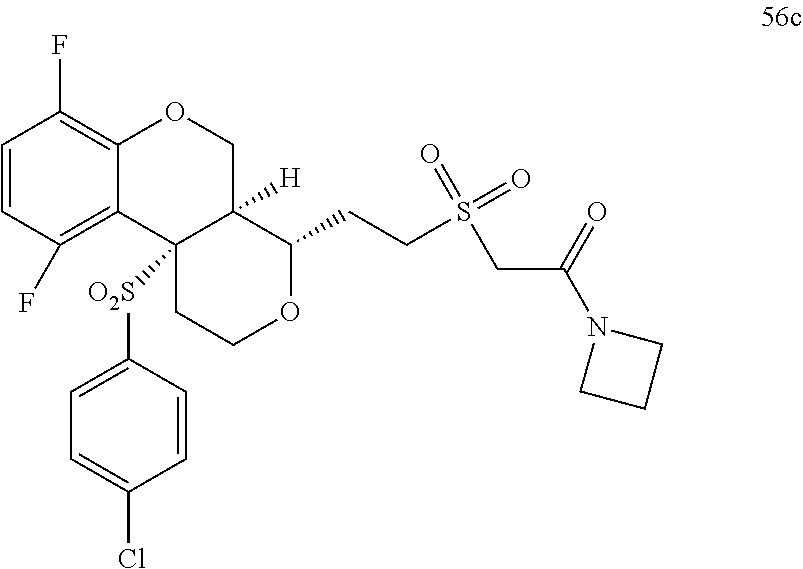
C1=CC(F)=C2C(=C1F)OCC1([H])C2([O2S]C2=CC=C(Cl)C=C2)CCOC1CCS(CC(=O)N1CCC1)(=O)=O
